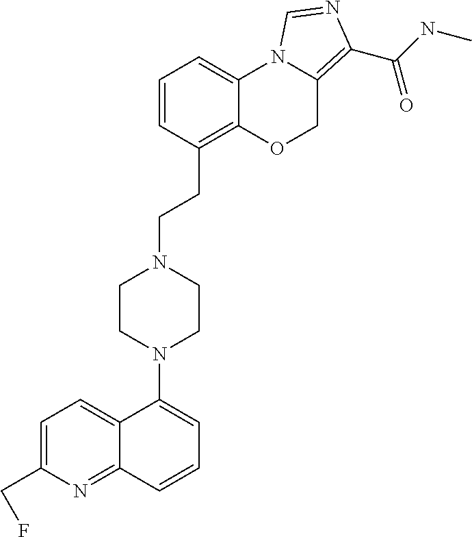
C1=C(CF)N=C2C(=C1)C(N1CCN(CCC3=C4C(=CC=C3)N3C(=C(C(NC)=O)N=C3)CO4)CC1)=CC=C2
